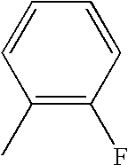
C1(C)=C(F)C=CC=C1
